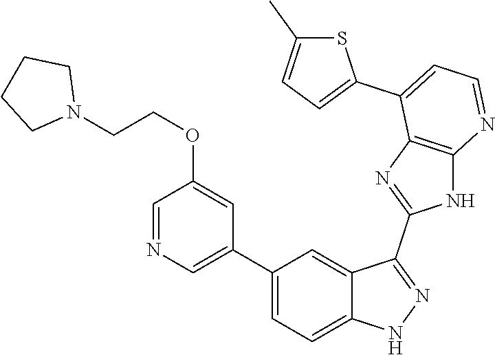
C1(C2=CC=C3C(=C2)C(C2=NC4=C(N2)N=CC=C4C2=CC=C(C)S2)=NN3)=CN=CC(OCCN2CCCC2)=C1
